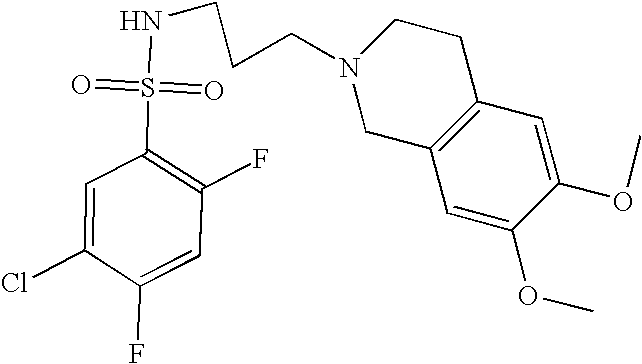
C1C2=C(CCN1CCCNS(C1=C(F)C=C(F)C(Cl)=C1)(=O)=O)C=C(OC)C(OC)=C2
